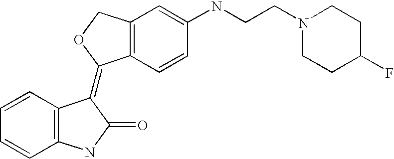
C12=C(C=CC(NCCN3CCC(F)CC3)=C1)C(=C1C3=C(C=CC=C3)NC1=O)OC2
